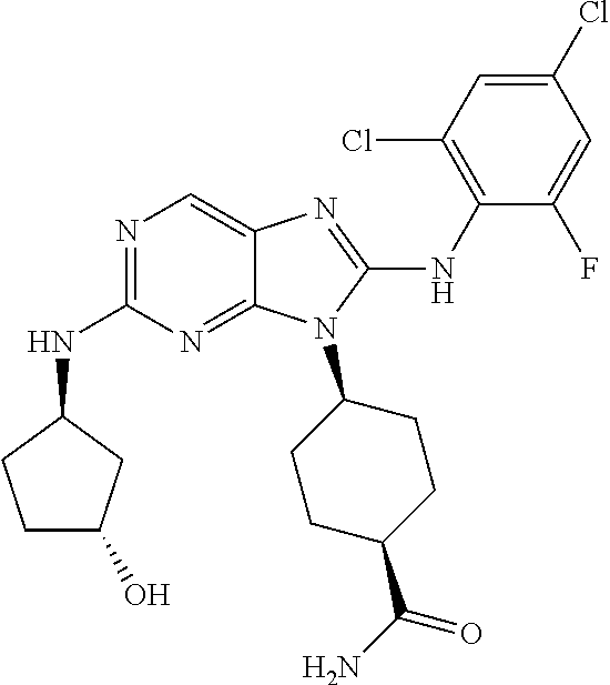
N1=C(NC2CCC(O)C2)N=C2C(=C1)N=C(NC1=C(Cl)C=C(Cl)C=C1F)N2C1CCC(C(N)=O)CC1
